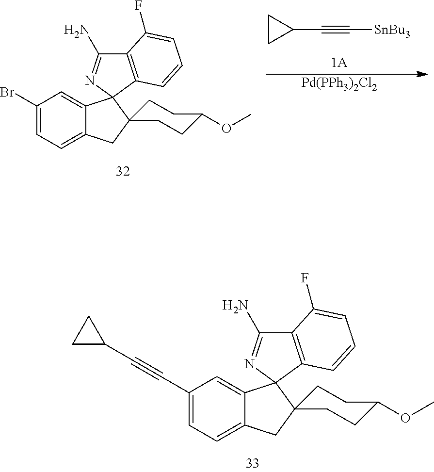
C12=CC=C(C#CC3CC3)C=C1C1(N=C(N)C3=C1C=CC=C3F)C1(C2)CCC(OC)CC1.C12=CC=C(Br)C=C1C1(N=C(N)C3=C1C=CC=C3F)C1(C2)CCC(OC)CC1.C1(C#C[SnBu3])CC1.[Pd(PPh3)2Cl2]
